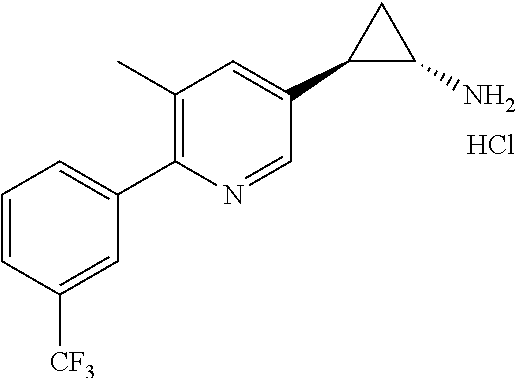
C1=CC([CF3])=CC(C2=C(C)C=C(C3C(N)C3)C=N2)=C1.Cl
